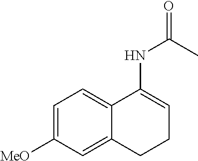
C1=C([MeO])C=C2C(=C1)C(NC(C)=O)=CCC2
